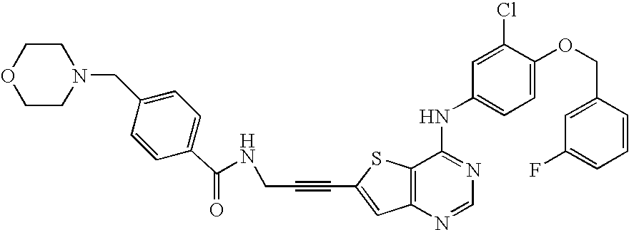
C12=C(SC(C#CCNC(C3=CC=C(CN4CCOCC4)C=C3)=O)=C1)C(NC1=CC=C(OCC3=CC(F)=CC=C3)C(Cl)=C1)=NC=N2
